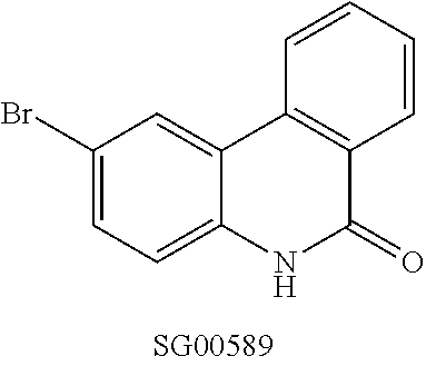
C1=C(Br)C=C2C(=C1)NC(=O)C1=C2C=CC=C1
